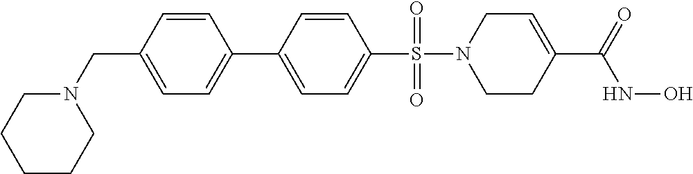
C1=C(C2=CC=C(CN3CCCCC3)C=C2)C=CC(S(=O)(=O)N2CCC(C(=O)NO)=CC2)=C1
